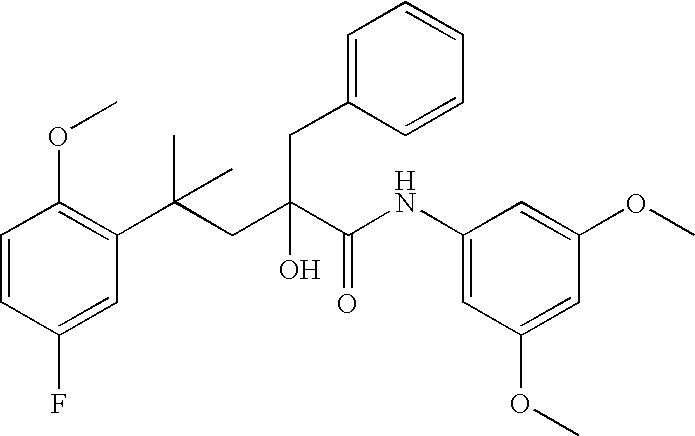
C1=CC(F)=CC(C(CC(C(NC2=CC(OC)=CC(OC)=C2)=O)(O)CC2=CC=CC=C2)(C)C)=C1OC
